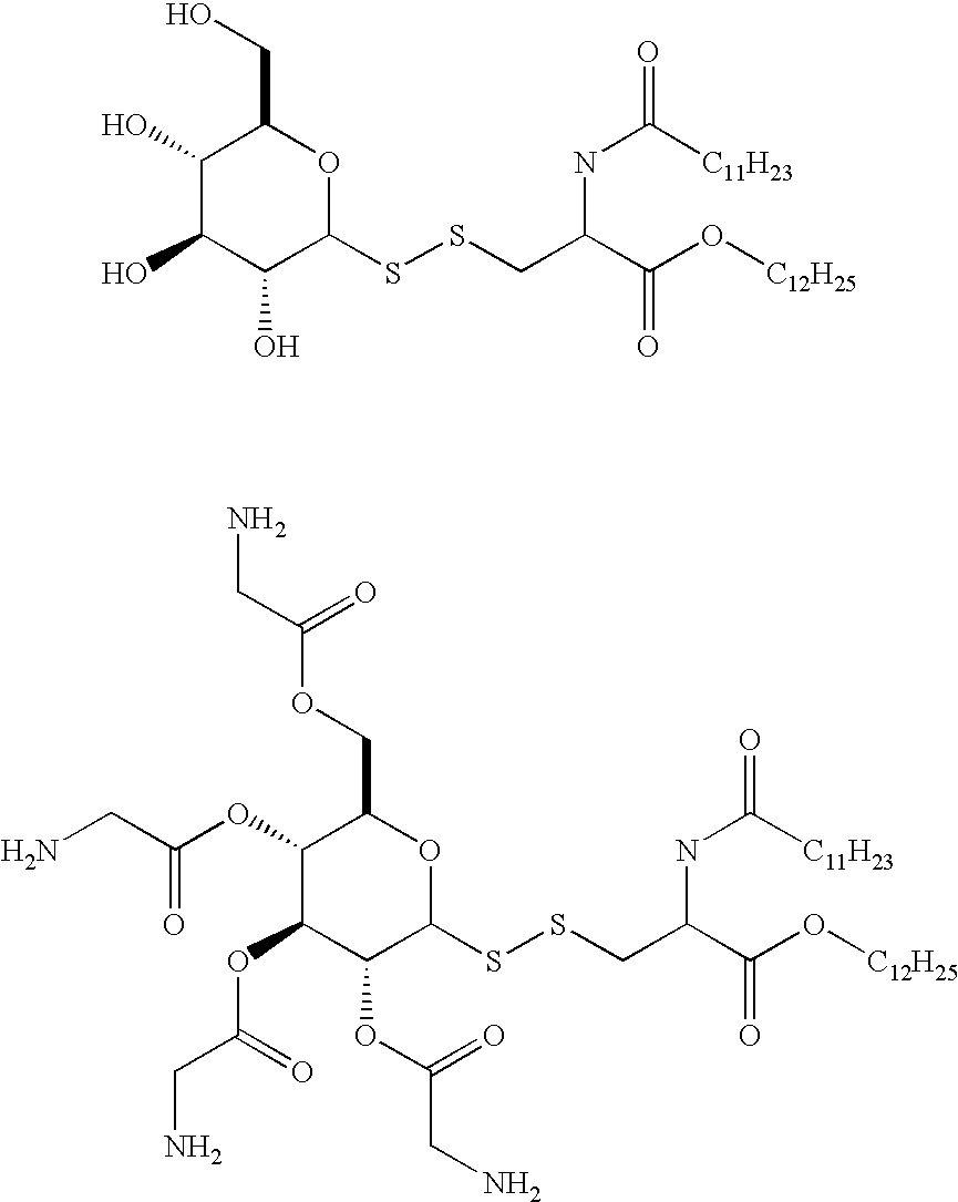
C1(OC(CN)=O)C(OC(CN)=O)C(OC(CN)=O)C(SSCC(C(O[C12H25])=O)NC([C11H23])=O)OC1COC(CN)=O.C1(O)C(O)C(O)C(SSCC(C(O[C12H25])=O)NC([C11H23])=O)OC1CO
